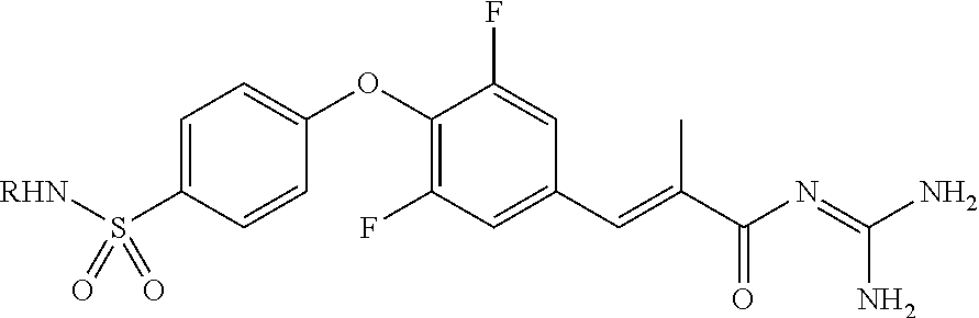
C(=NC(C(=CC1=CC(F)=C(OC2=CC=C(S(=O)([RHN])=O)C=C2)C(F)=C1)C)=O)(N)N
